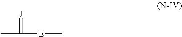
CC(=[J])[E]C
